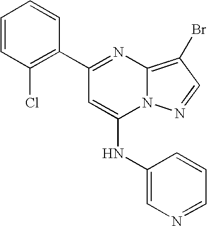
C1=CC(Cl)=C(C2=NC3=C(Br)C=NN3C(NC3=CN=CC=C3)=C2)C=C1
